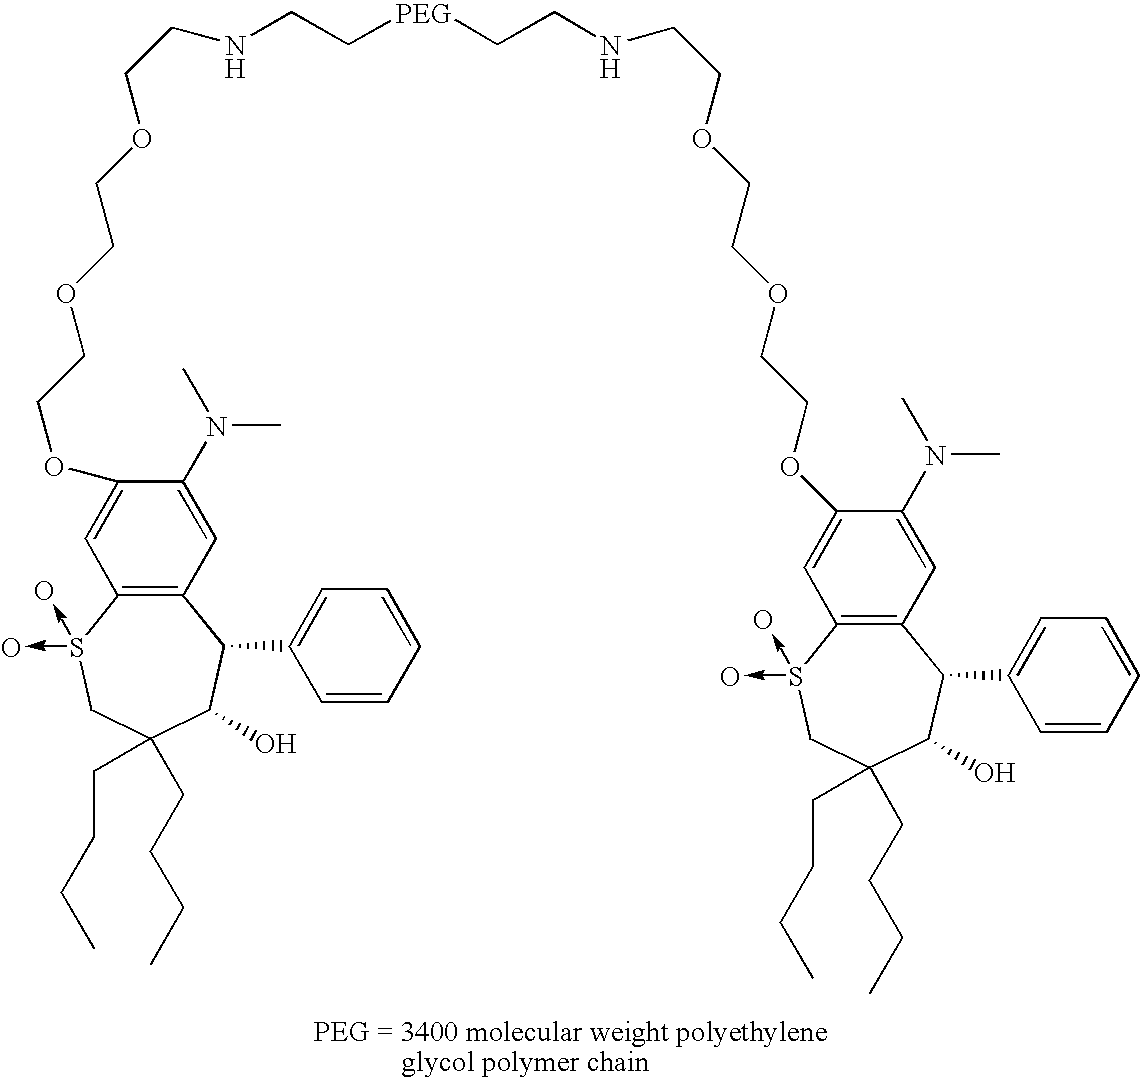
C1=C(N(C)C)C(OCCOCCOCCNCC[PEG]CCNCCOCCOCCOC2=CC3=C(C=C2N(C)C)C(C2=CC=CC=C2)C(O)C(CCCC)(CCCC)CS3(->O)->O)=CC2=C1C(C1=CC=CC=C1)C(O)C(CCCC)(CCCC)CS2(->O)->O
